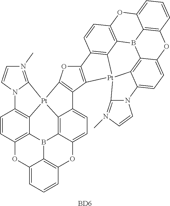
C1=CC2=C3C4=C1N1C(=N(C)C=C1)[Pt]41C4=C5B3C3=C(OC5=CC=C4C4=C1OC1=C4[Pt]45C6=C1C=CC1=C6B6C7=C(C=CC=C7O1)OC1=CC=C(C4=C61)N1C5=N(C)C=C1)C=CC=C3O2.[BD6]
